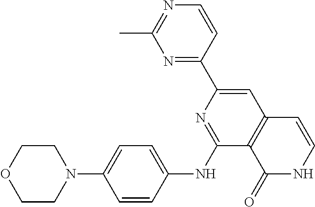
C1COCCN1C1=CC=C(NC2=NC(C3=NC(C)=NC=C3)=CC3=C2C(=O)NC=C3)C=C1
